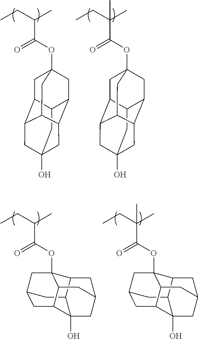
CCC(C)C(OC12CC3C4C(C1)C1C(C2)C3CC(O)(C1)C4)=O.CCC(C)(C(OC12CC3C4C(C1)C1C(C2)C3CC(O)(C1)C4)=O)C.CCC(C)C(OC12CC3CC4C5(O)CC(CC1C5C3)CC24)=O.CCC(C)(C(OC12CC3CC4C5(O)CC(CC1C5C3)CC24)=O)C
